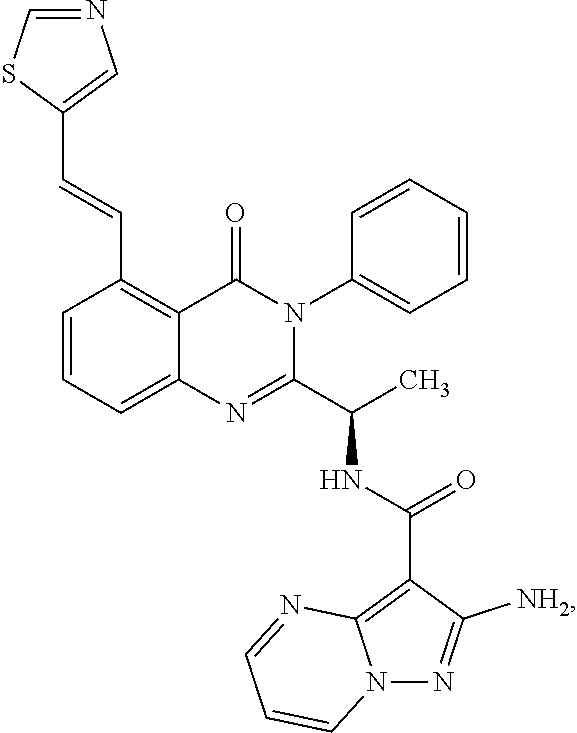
C1(C=CC2=C3C(=CC=C2)N=C(C(C)NC(C2=C4N(N=C2[NH2])C=CC=N4)=O)N(C2=CC=CC=C2)C3=O)=CN=CS1
